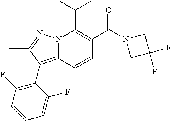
CC(C)C1=C(C(N2CC(F)(F)C2)=O)C=CC2=C(C3=C(F)C=CC=C3F)C(C)=NN12
